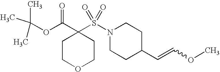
C1COCCC1(C(=O)OC(C)(C)C)S(N1CCC(C=COC)CC1)(=O)=O
